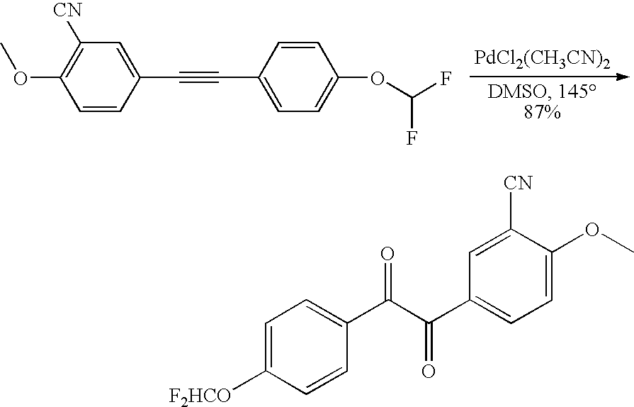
C1=CC(C#CC2=CC=C(OC(F)F)C=C2)=CC([CN])=C1OC.[PdCl2(CH3CN)2].C1=C([F2HCO])C=CC(C(C(C2=CC=C(OC)C([CN])=C2)=O)=O)=C1
